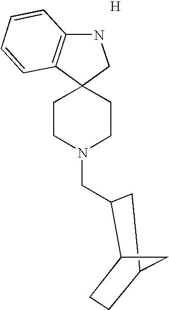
C12(CCN(CC3C4CCC(C3)C4)CC1)CNC1=C2C=CC=C1.[H]
